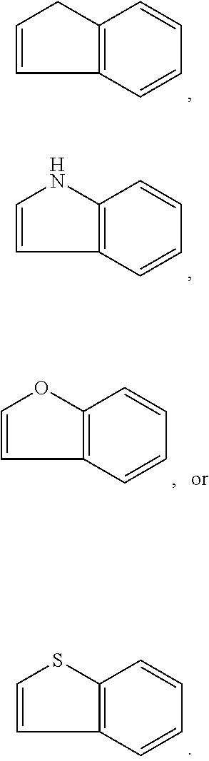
C1=CNC2=C1C=CC=C2.C1=COC2=C1C=CC=C2.C1=CSC2=C1C=CC=C2.C1=CCC2=C1C=CC=C2
